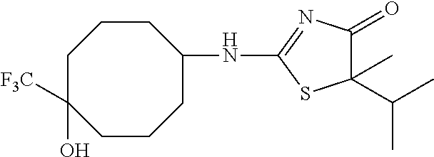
N(C1=NC(=O)C(C(C)C)(C)S1)C1CCCC(O)([F3C])CCC1
